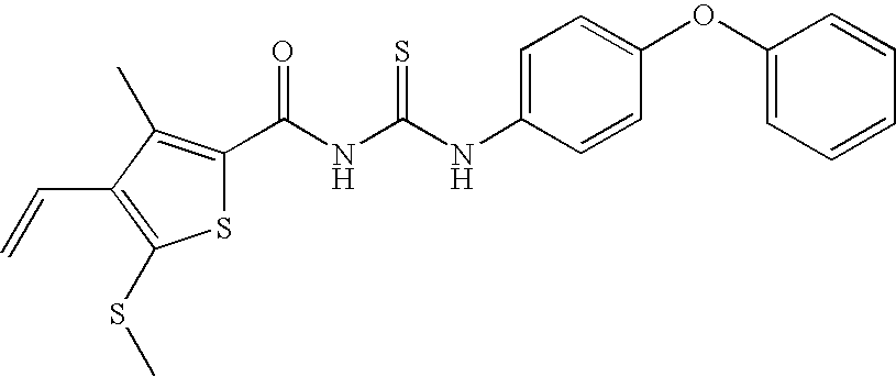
C(NC(NC1=CC=C(OC2=CC=CC=C2)C=C1)=S)(=O)C1=C(C)C(C=C)=C(SC)S1
